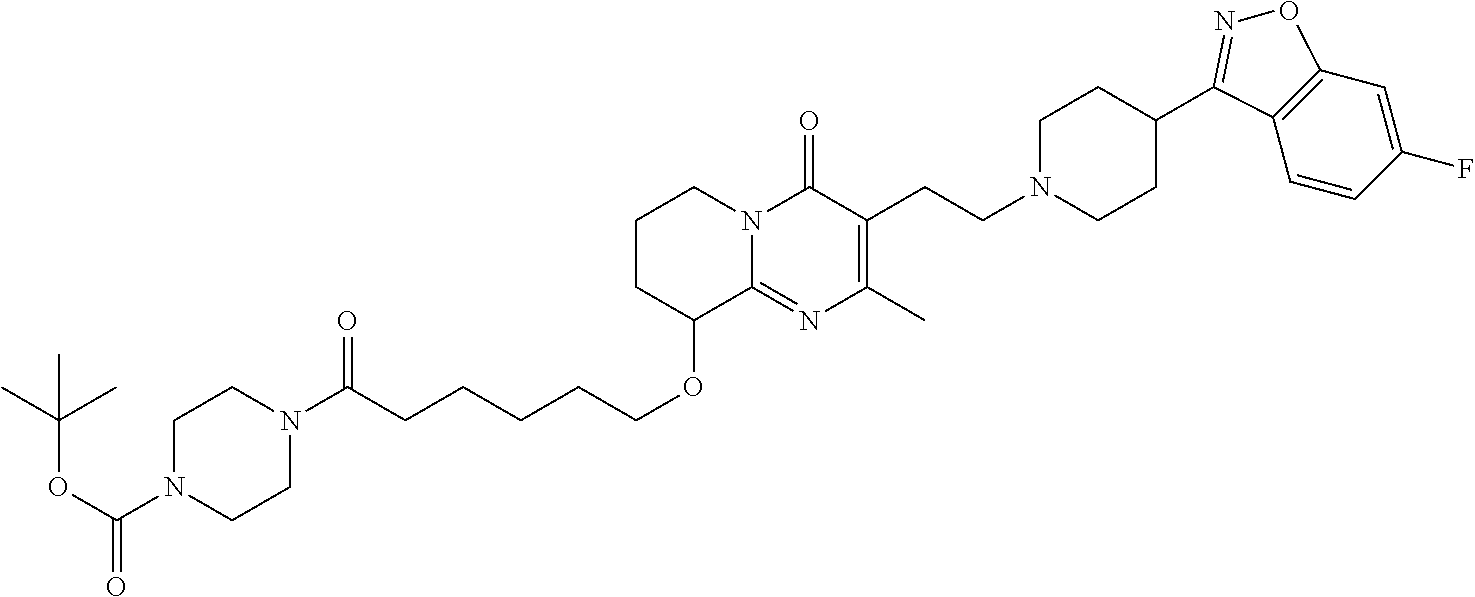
C1CC(OCCCCCC(N2CCN(C(OC(C)(C)C)=O)CC2)=O)C2=NC(C)=C(CCN3CCC(C4=NOC5=C4C=CC(F)=C5)CC3)C(=O)N2C1
